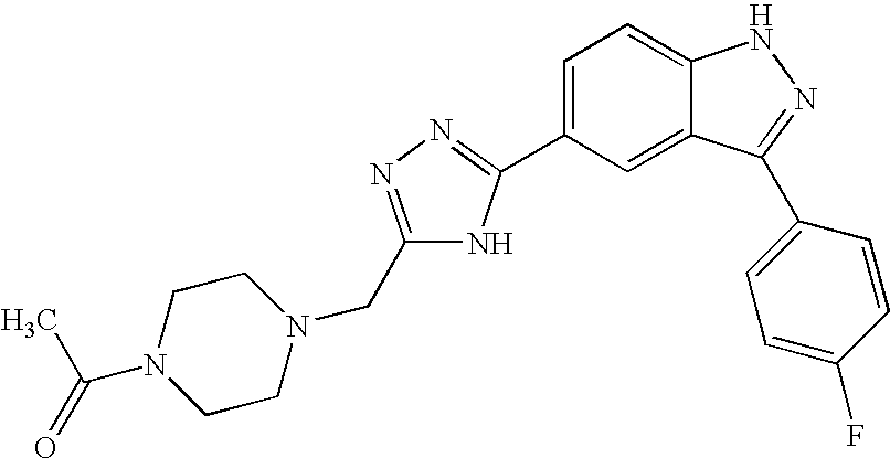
C1=C(C2=NN=C(CN3CCN(C(C)=O)CC3)N2)C=C2C(=C1)NN=C2C1=CC=C(F)C=C1
